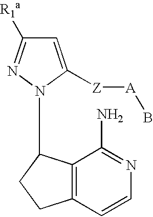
C1=C([Z][A]B)N(C2C3=C(CC2)C=CN=C3N)N=C1[R1a]
